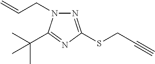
N1=C(SCC#C)N=C(C(C)(C)C)N1CC=C
